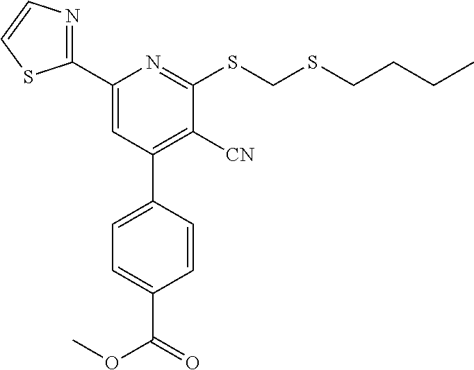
C1(C2=CC(C3=CC=C(C(=O)OC)C=C3)=C([CN])C(SCSCCCC)=N2)=NC=CS1
